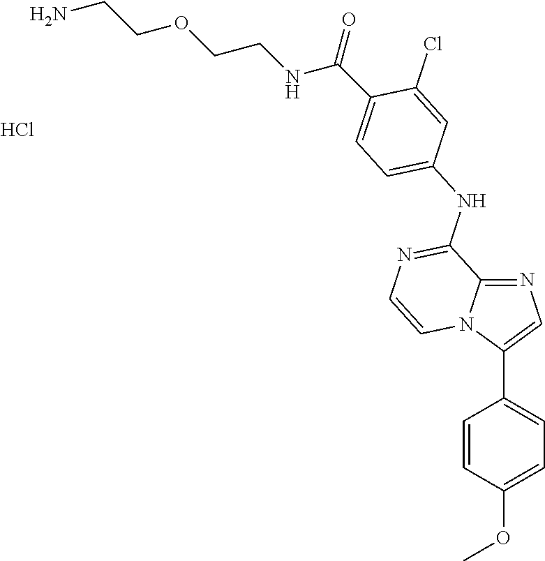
C1=CC(OC)=CC=C1C1=CN=C2N1C=CN=C2NC1=CC=C(C(NCCOCCN)=O)C(Cl)=C1.Cl
